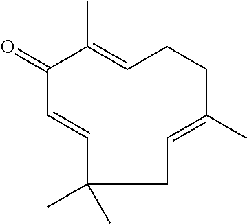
C1(=O)C=CC(C)(C)CC=C(C)CCC=C1C
